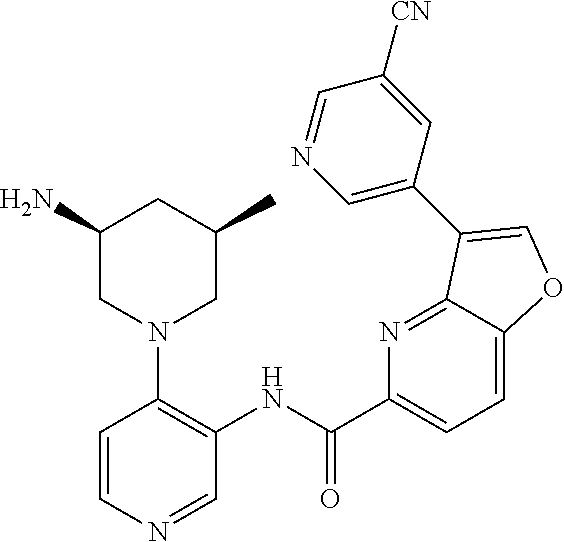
C1(N)CN(C2=C(NC(C3=CC=C4C(=N3)C(C3=CN=CC([CN])=C3)=CO4)=O)C=NC=C2)CC(C)C1
